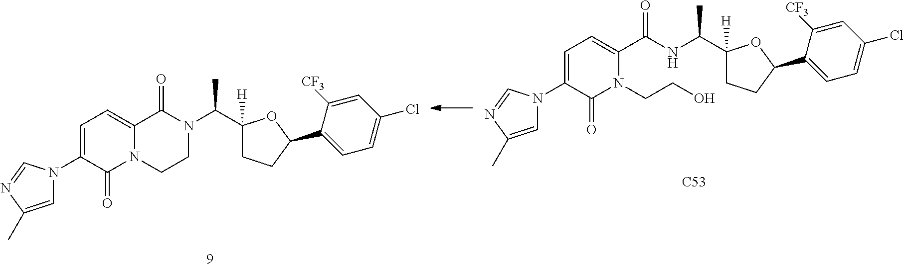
C1=C(N2C=C(C)N=C2)C(=O)N(CCO)C(C(NC(C2([H])CCC(C3=CC=C(Cl)C=C3[CF3])O2)C)=O)=C1.[C53].C1=C(N2C=C(C)N=C2)C(=O)N2C(=C1)C(=O)N(C(C1([H])CCC(C3=CC=C(Cl)C=C3[CF3])O1)C)CC2
